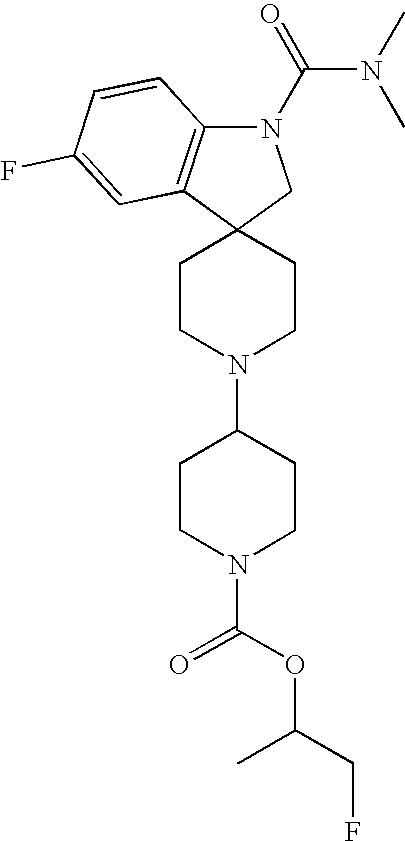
C1CN(C2CCN(C(=O)OC(CF)C)CC2)CCC12CN(C(=O)N(C)C)C1=C2C=C(F)C=C1
